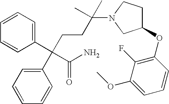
C1=CC=C(C(C(=O)N)(C2=CC=CC=C2)CCC(N2CC(OC3=C(F)C(OC)=CC=C3)CC2)(C)C)C=C1
